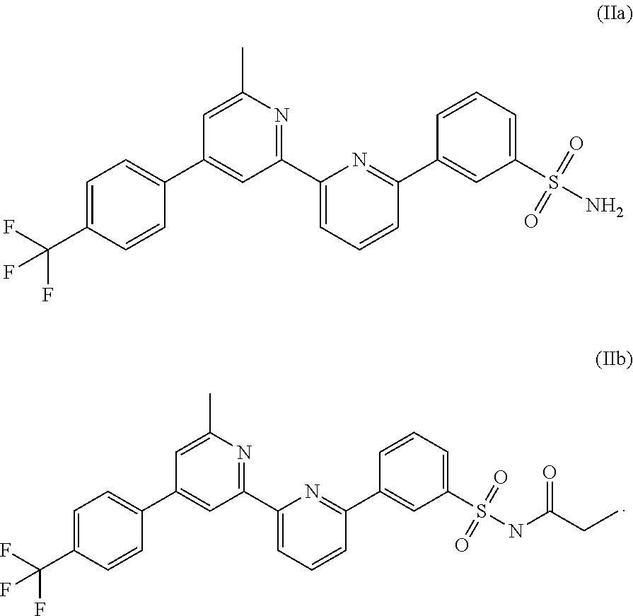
C1=C(C(F)(F)F)C=CC(C2=CC(C3=CC=CC(C4=CC(S(=O)(=O)NC(CC)=O)=CC=C4)=N3)=NC(C)=C2)=C1.C1=C(C(F)(F)F)C=CC(C2=CC(C3=CC=CC(C4=CC(S(N)(=O)=O)=CC=C4)=N3)=NC(C)=C2)=C1
